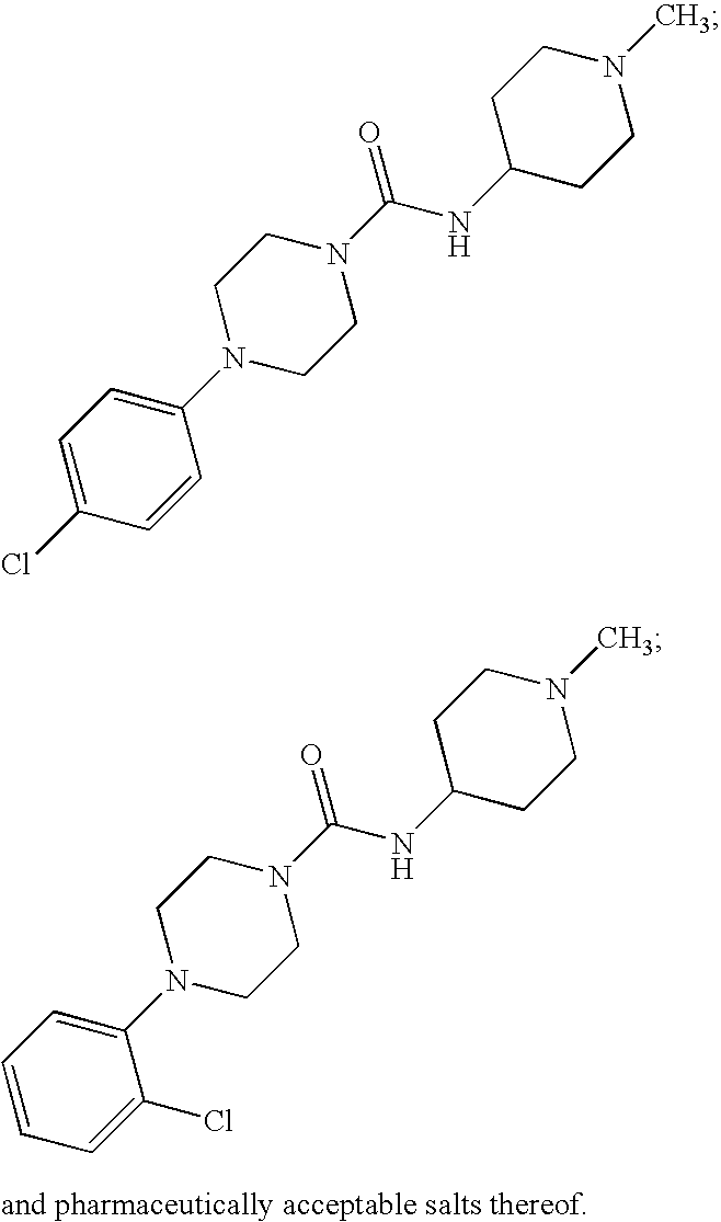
N1(C(NC2CCN(C)CC2)=O)CCN(C2=CC=C(Cl)C=C2)CC1.N1(C(NC2CCN(C)CC2)=O)CCN(C2=CC=CC=C2Cl)CC1
